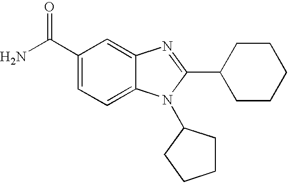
NC(C1=CC=C2C(=C1)N=C(C1CCCCC1)N2C1CCCC1)=O
